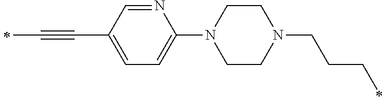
N1=CC(C#CC)=CC=C1N1CCN(CCCC)CC1
